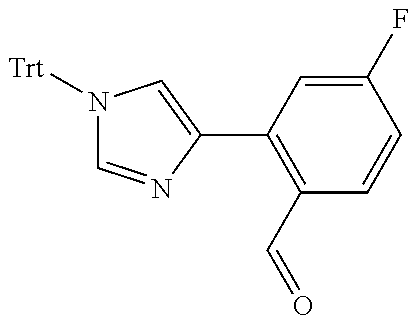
N1([Trt])C=NC(C2=C(C=O)C=CC(F)=C2)=C1
